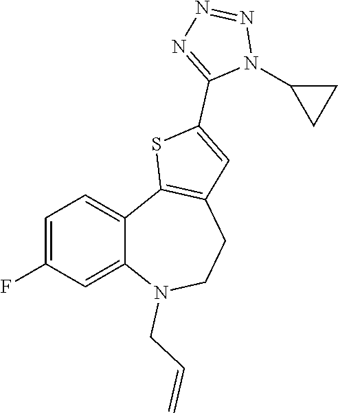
C1=C(F)C=C2C(=C1)C1=C(CCN2CC=C)C=C(C2=NN=NN2C2CC2)S1
